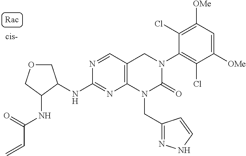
C1(NC2COCC2NC(=O)C=C)=NC2=C(C=N1)CN(C1=C(Cl)C([OMe])=CC([OMe])=C1Cl)C(=O)N2CC1=NNC=C1
